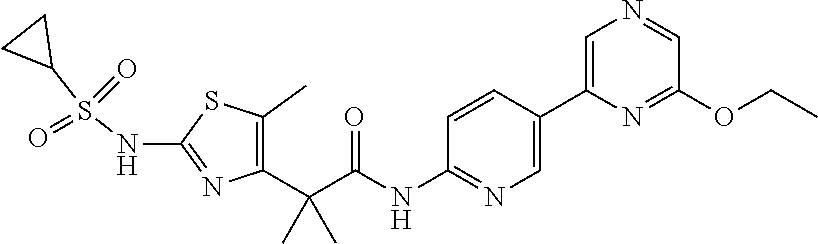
C1(C)=C(C(C(NC2=NC=C(C3=CN=CC(OCC)=N3)C=C2)=O)(C)C)N=C(NS(C2CC2)(=O)=O)S1
